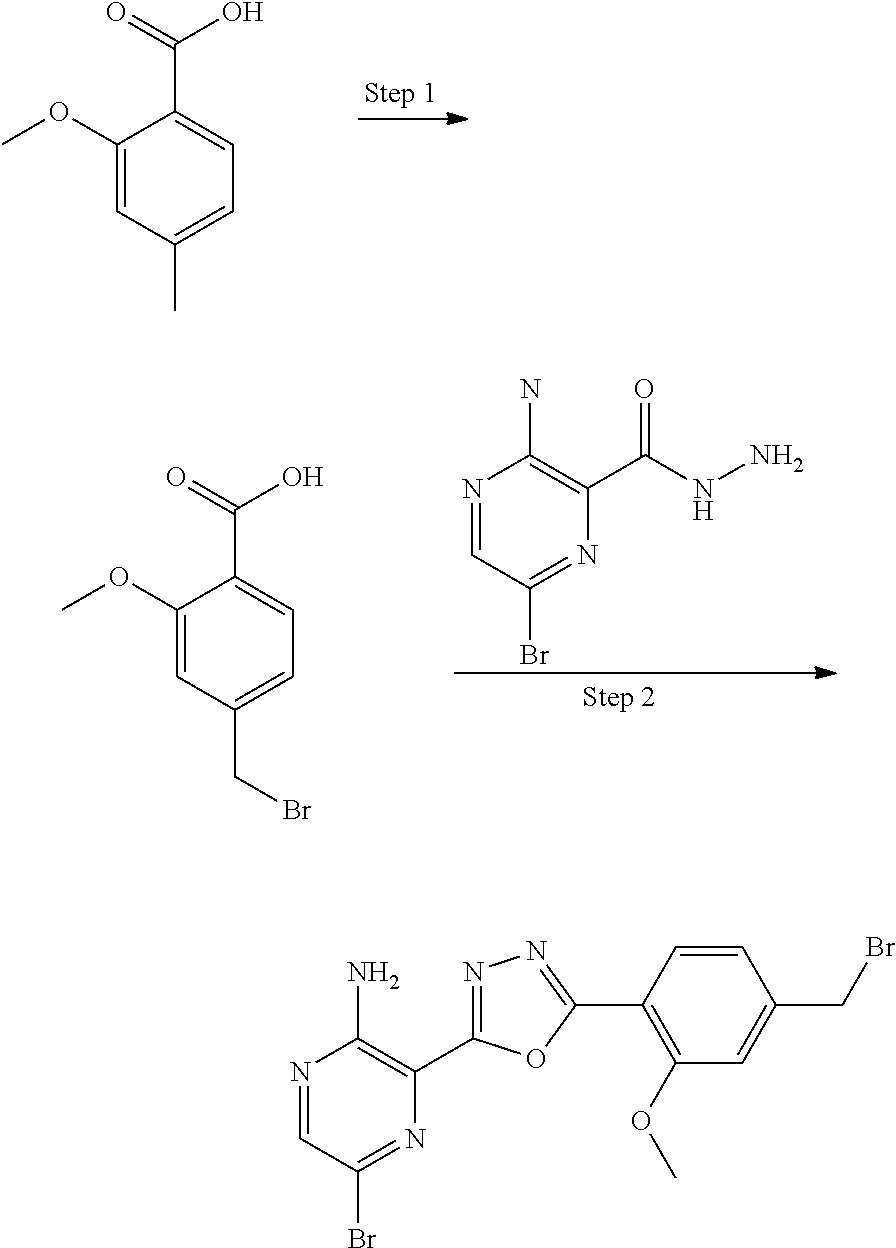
N1=CC(Br)=NC(C(=O)NN)=C1N.C1(OC)=CC(CBr)=CC=C1C(=O)O.C1(OC)=CC(C)=CC=C1C(=O)O.N1=CC(Br)=NC(C2=NN=C(C3=C(OC)C=C(CBr)C=C3)O2)=C1N
